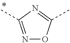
N1=C(C)N=C(C)O1
